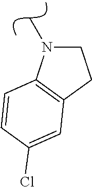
C1CC2=C(C=CC(Cl)=C2)N1C
